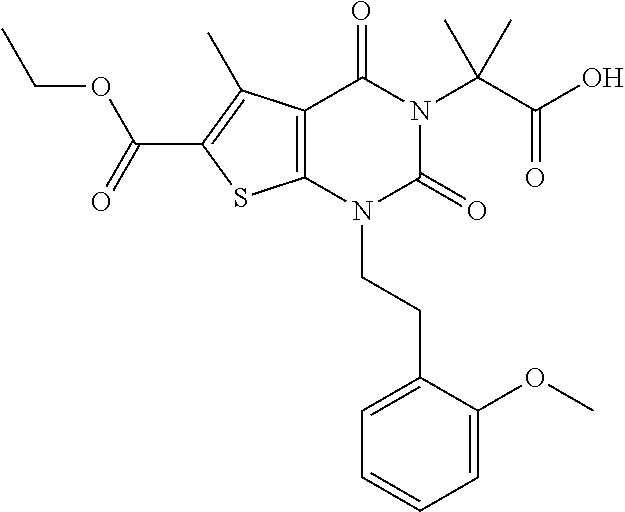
C12=C(N(CCC3=CC=CC=C3OC)C(=O)N(C(C(O)=O)(C)C)C1=O)SC(C(=O)OCC)=C2C
